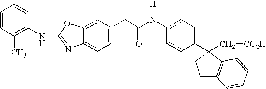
C1(C)=C(NC2=NC3=CC=C(CC(N(C4=CC=C(C5(C[CO2H])CCC6=C5C=CC=C6)C=C4)[H])=O)C=C3O2)C=CC=C1
